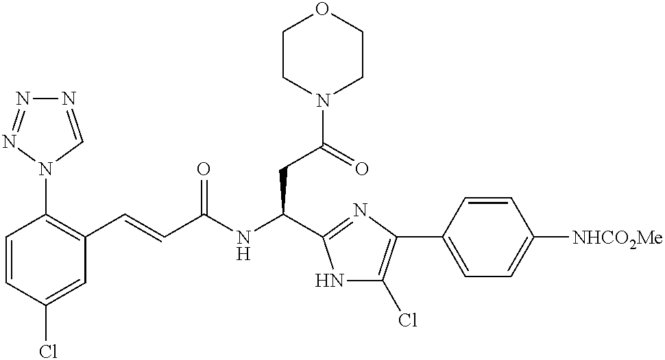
C1=CC(Cl)=CC(C=CC(NC(CC(N2CCOCC2)=O)C2=NC(C3=CC=C([NHCO2Me])C=C3)=C(Cl)N2)=O)=C1N1C=NN=N1
